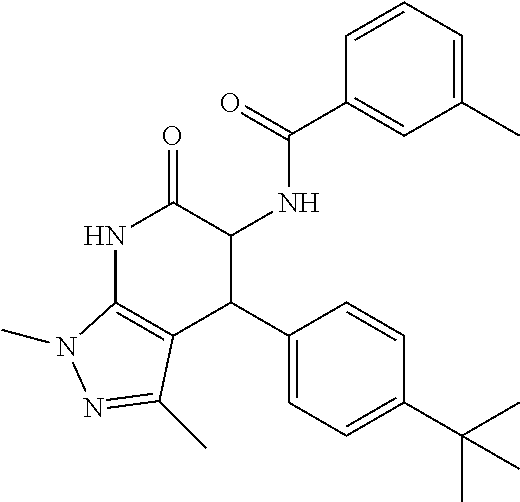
N1C2=C(C(C3=CC=C(C(C)(C)C)C=C3)C(NC(=O)C3=CC(C)=CC=C3)C1=O)C(C)=NN2C
